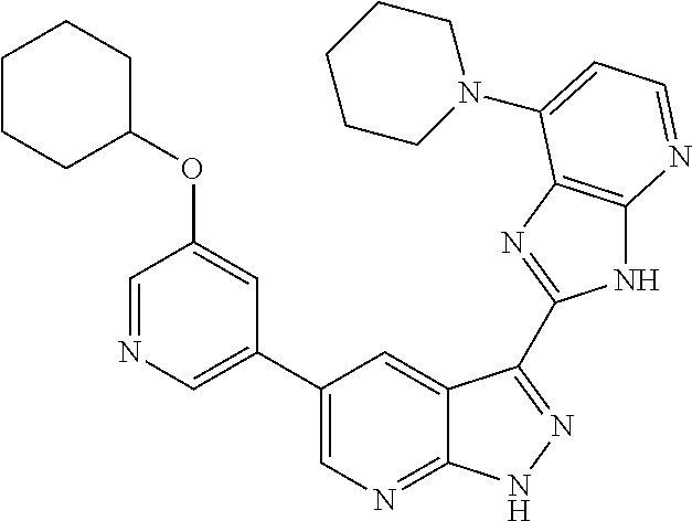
C1(C2=CN=CC(OC3CCCCC3)=C2)=CN=C2C(=C1)C(C1=NC3=C(N1)N=CC=C3N1CCCCC1)=NN2
